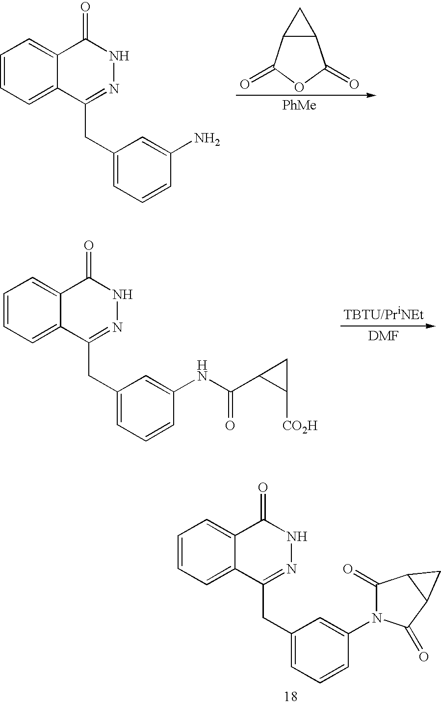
C1=CC=C2C(=C1)C(=O)NN=C2CC1=CC=CC(N)=C1.C12C(C(=O)OC1=O)C2.[PhMe].C1=CC=C2C(=C1)C(=O)NN=C2CC1=CC=CC(N2C(=O)C3C(C2=O)C3)=C1.C1=CC=C2C(=C1)C(=O)NN=C2CC1=CC=CC(NC(C2C([CO2H])C2)=O)=C1
